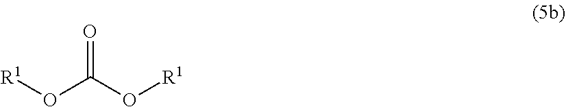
[R1]OC(O[R1])=O
